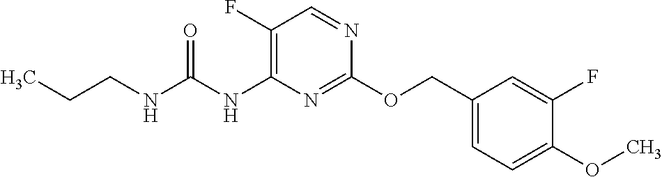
C1(F)=C(NC(NCCC)=O)N=C(OCC2=CC=C(OC)C(F)=C2)N=C1
